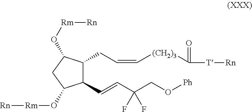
C1(C=CC(CO[Ph])(F)F)C(CC=C[(CH2)3]C([T][Rn])=O)C(O[Rm][Rn])CC1O[Rm][Rn]
